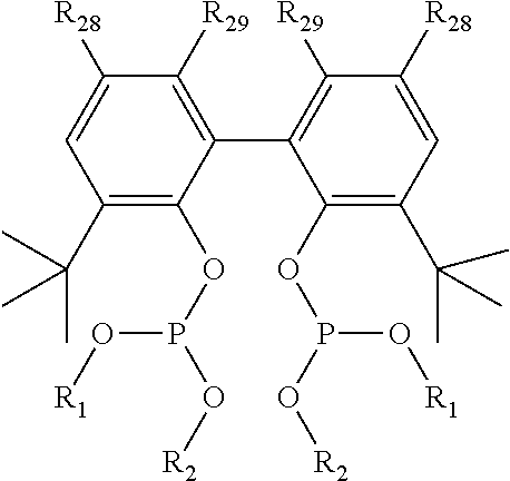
C1(C(C)(C)C)=C(OP(O[R2])O[R1])C(C2=C([R29])C([R28])=CC(C(C)(C)C)=C2OP(O[R2])O[R1])=C([R29])C([R28])=C1
